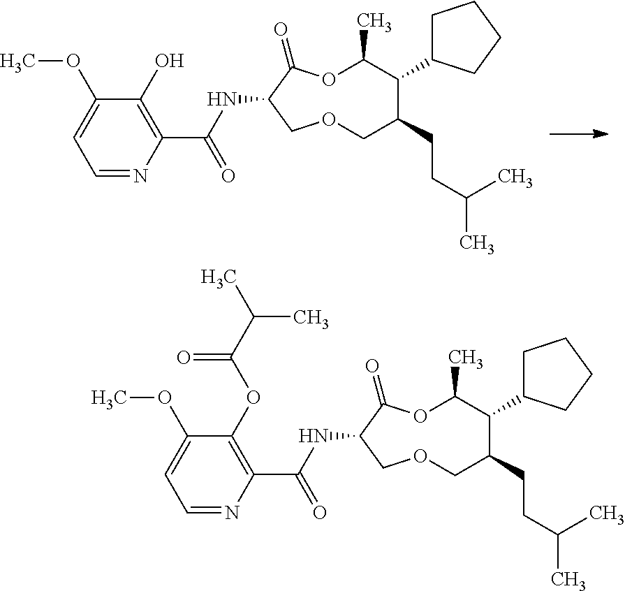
C(CCC1COCC(NC(=O)C2=C(O)C(OC)=CC=N2)C(=O)OC(C)C1C1CCCC1)(C)C.C(CCC1COCC(NC(=O)C2=C(OC(C(C)C)=O)C(OC)=CC=N2)C(=O)OC(C)C1C1CCCC1)(C)C
